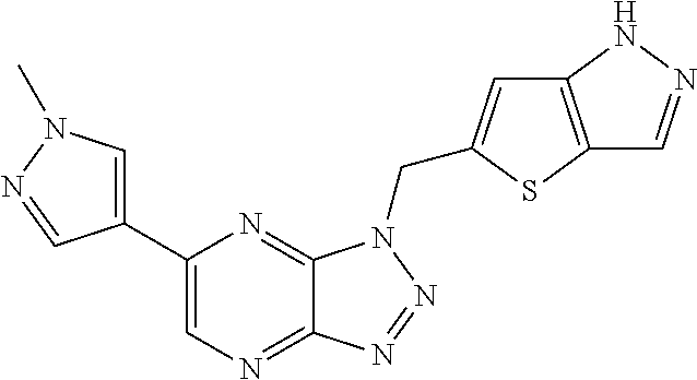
C1=C(C2=CN=C3C(=N2)N(CC2=CC4=C(S2)C=NN4)N=N3)C=NN1C
